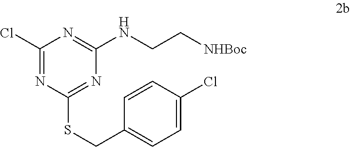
C1(Cl)=NC(SCC2=CC=C(Cl)C=C2)=NC(NCC[NHBoc])=N1
